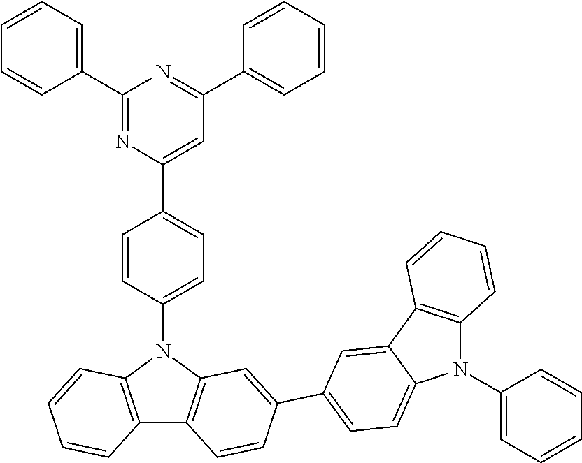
C1(C2=CC=CC=C2)=NC(C2=CC=C(N3C4=C(C5=C3C=C(C3=CC=C6N(C7=CC=CC=C7)C7=C(C6=C3)C=CC=C7)C=C5)C=CC=C4)C=C2)=CC(C2=CC=CC=C2)=N1
